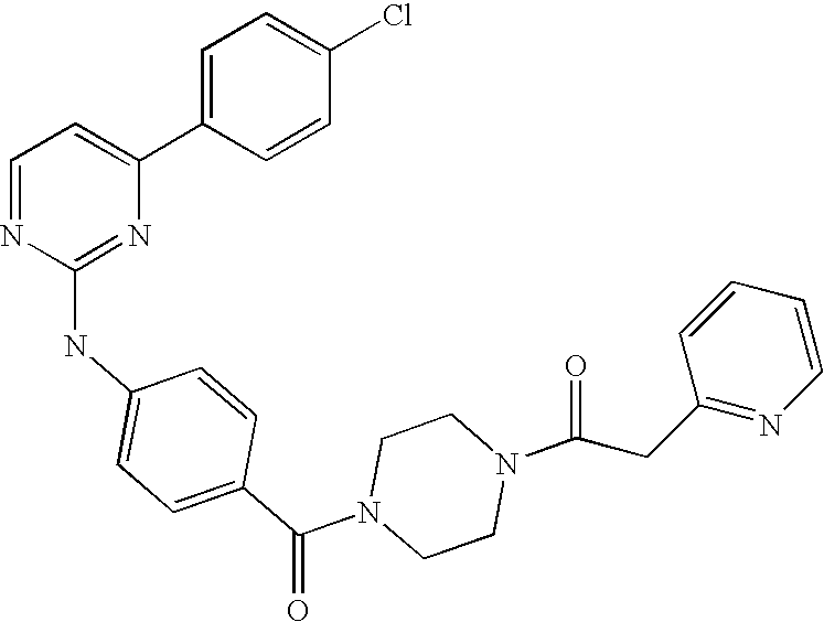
C1=NC(NC2=CC=C(C(N3CCN(C(=O)CC4=NC=CC=C4)CC3)=O)C=C2)=NC(C2=CC=C(Cl)C=C2)=C1
